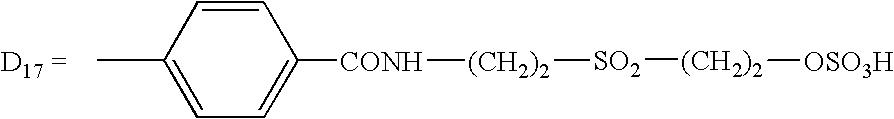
CC1=CC=C([CONH][(CH2)2][SO2][(CH2)2][OSO3H])C=C1
